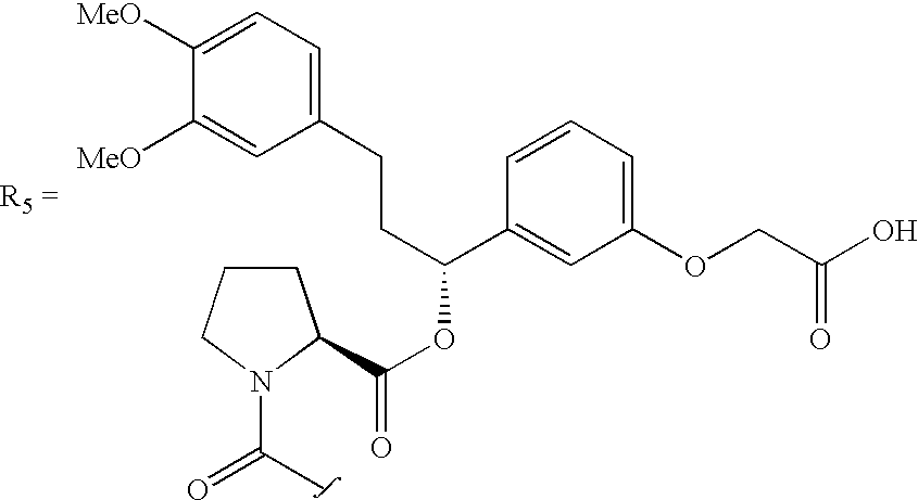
C(OC(C1=CC(OCC(O)=O)=CC=C1)CCC1=CC=C([MeO])C([MeO])=C1)(=O)C1CCCN1C(C)=O
